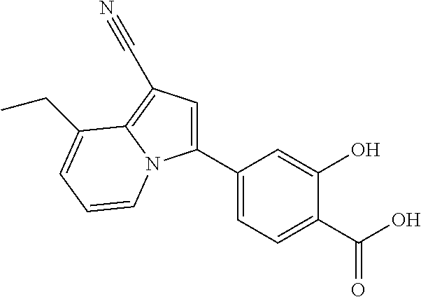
C1(C2=CC=C(C(O)=O)C(O)=C2)=CC(C#N)=C2N1C=CC=C2CC
